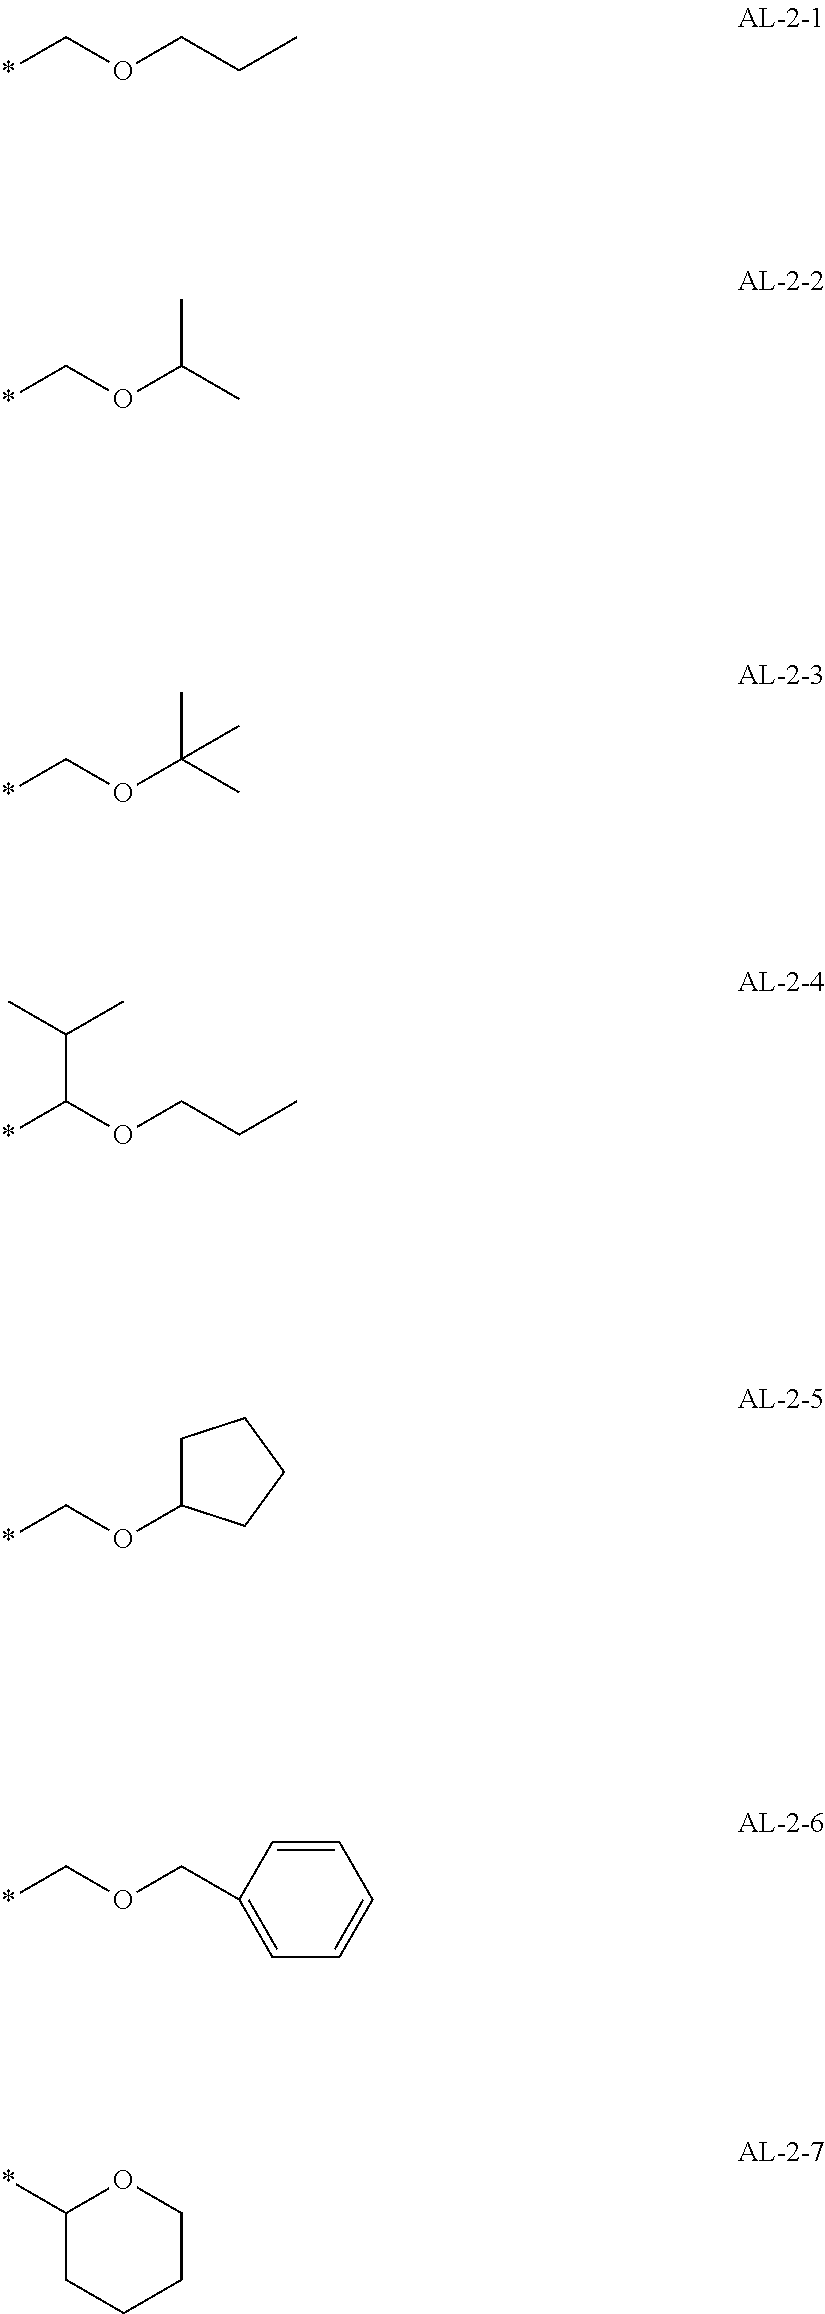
*COCCC.*COC(C)C.*COC(C)(C)C.*C(OCCC)C(C)C.*COC1CCCC1.*COCC1=CC=CC=C1.*C1CCCCO1
